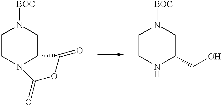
C1CN2C(CN1[BOC])C(=O)OC2=O.C1CNC(CO)CN1[BOC]
